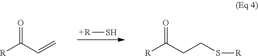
[R]S.O=C(C=C)[R].O=C(CCS[R])[R]
